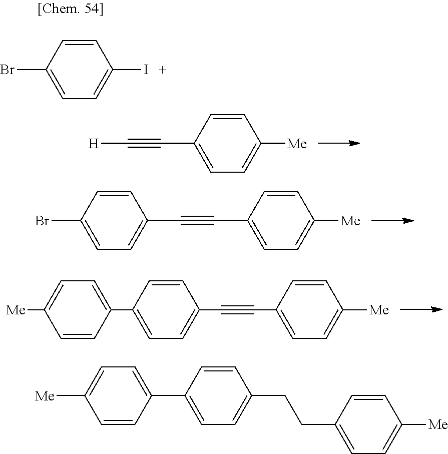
C1(C#C[H])=CC=C([Me])C=C1.C1(C#CC2=CC=C(Br)C=C2)=CC=C([Me])C=C1.C1([Me])=CC=C(C2=CC=C(C#CC3=CC=C([Me])C=C3)C=C2)C=C1.C1(Br)=CC=C(I)C=C1.[Me]C1=CC=C(C2=CC=C(CCC3=CC=C([Me])C=C3)C=C2)C=C1
